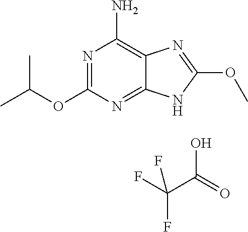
N1=C(OC(C)C)N=C2C(=C1N)N=C(OC)N2.FC(C(O)=O)(F)F
